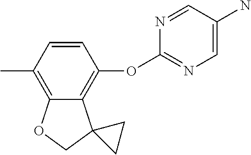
C1=CC(C)=C2C(=C1OC1=NC=C(N)C=N1)C1(CO2)CC1
